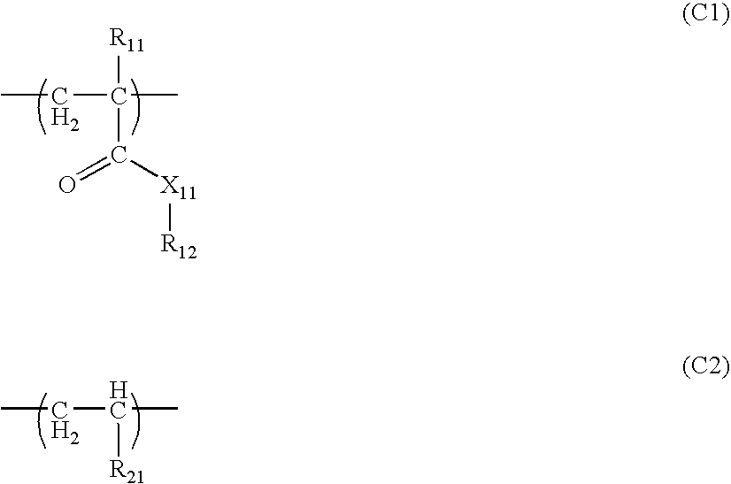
CCC([R11])(C([X11][R12])=O)C.CCC(C)[R21]
